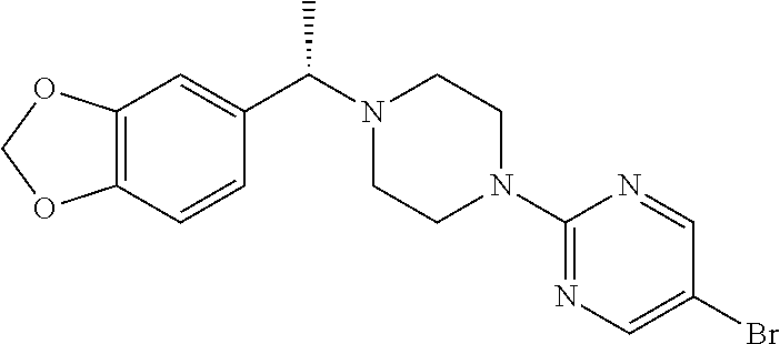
C12=C(C=CC(C(N3CCN(C4=NC=C(Br)C=N4)CC3)C)=C1)OCO2
